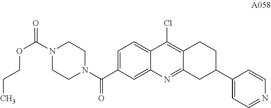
C1=C(C(N2CCN(C(=O)OCCC)CC2)=O)C=C2C(=C1)C(Cl)=C1C(=N2)CC(C2=CC=NC=C2)CC1
